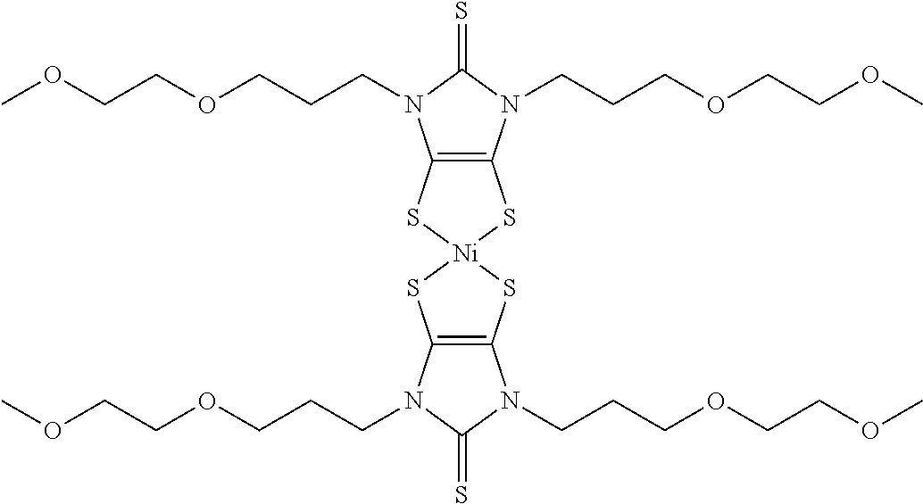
C12=C(N(CCCOCCOC)C(=S)N1CCCOCCOC)S[Ni]1(S2)SC2=C(S1)N(CCCOCCOC)C(=S)N2CCCOCCOC
